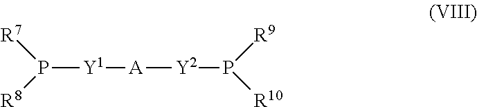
P([R7])([R8])[Y1][A][Y2]P([R9])[R10]
